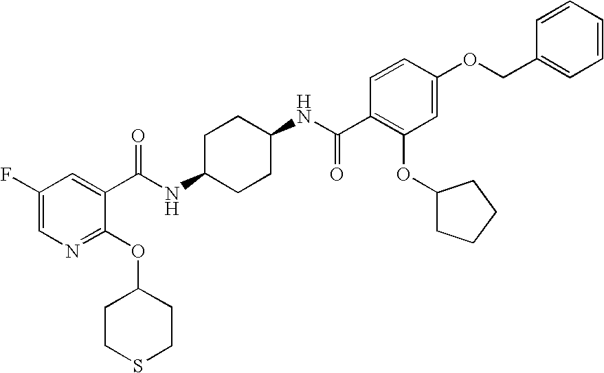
C1CSCCC1OC1=NC=C(F)C=C1C(NC1CCC(NC(C2=C(OC3CCCC3)C=C(OCC3=CC=CC=C3)C=C2)=O)CC1)=O
